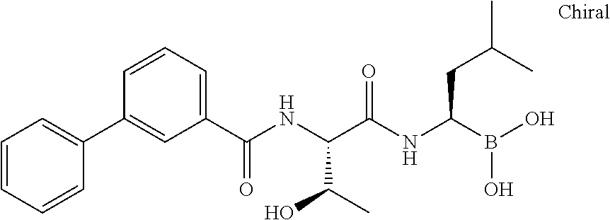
C1(C(NC(C(NC(B(O)O)CC(C)C)=O)C(C)O)=O)=CC=CC(C2=CC=CC=C2)=C1
